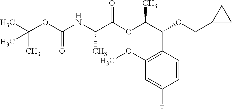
C(C(OC(C(C1=C(OC)C=C(F)C=C1)OCC1CC1)C)=O)(NC(OC(C)(C)C)=O)C
